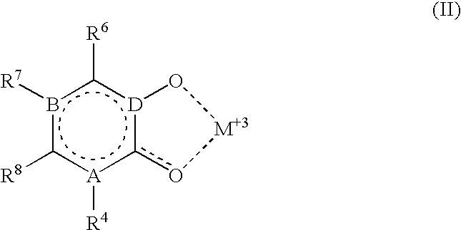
c12[D](c([R6])b([R7])c([R8])[A]1[R4])O[M+3]o2
